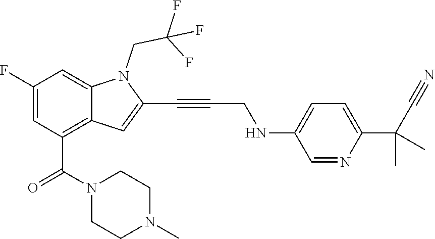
C1=C(F)C=C2C(=C1C(=O)N1CCN(C)CC1)C=C(C#CCNC1=CC=C(C(C#N)(C)C)N=C1)N2CC(F)(F)F
